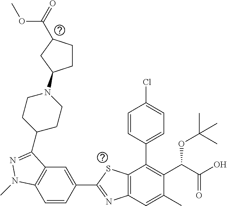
C1=CC(C2=NC3=C(S2)C(C2=CC=C(Cl)C=C2)=C(C(C(O)=O)OC(C)(C)C)C(C)=C3)=CC2=C1N(C)N=C2C1CCN(C2CCC(C(=O)OC)C2)CC1
